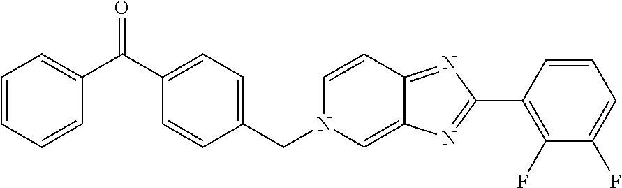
C1(C(C2=CC=CC=C2)=O)=CC=C(CN2C=C3C(=NC(C4=C(F)C(F)=CC=C4)=N3)C=C2)C=C1
